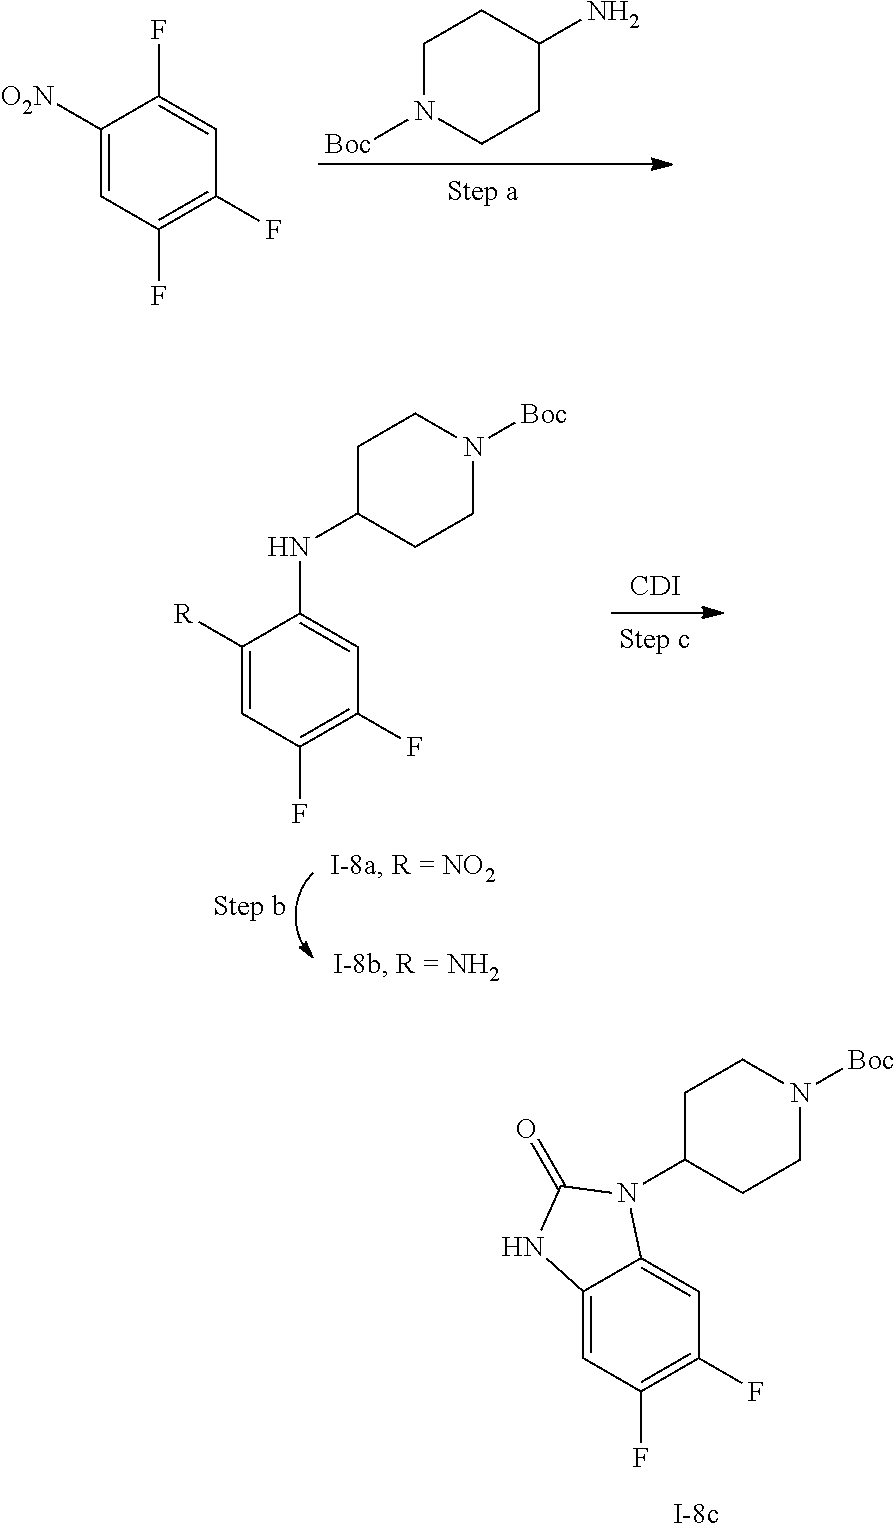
C1([O2N])=CC(F)=C(F)C=C1F.C1N([Boc])CCC(N)C1.C1([R])=CC(F)=C(F)C=C1NC1CCN([Boc])CC1.[CDI].C12=CC(F)=C(F)C=C1N(C1CCN([Boc])CC1)C(=O)N2
